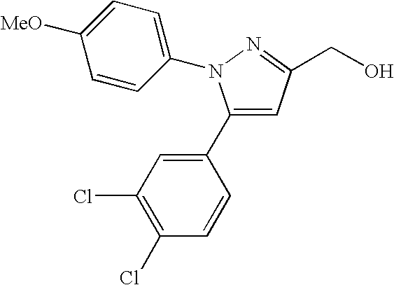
C1(C2=CC(Cl)=C(Cl)C=C2)=CC(CO)=NN1C1=CC=C([MeO])C=C1
